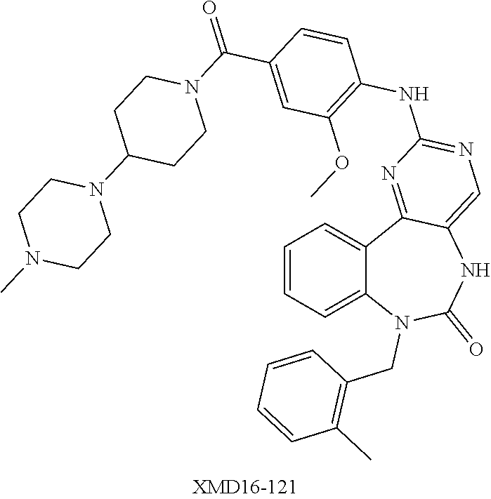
C1=CC=C2C(=C1)C1=NC(NC3=C(OC)C=C(C(N4CCC(N5CCN(C)CC5)CC4)=O)C=C3)=NC=C1NC(=O)N2CC1=C(C)C=CC=C1
